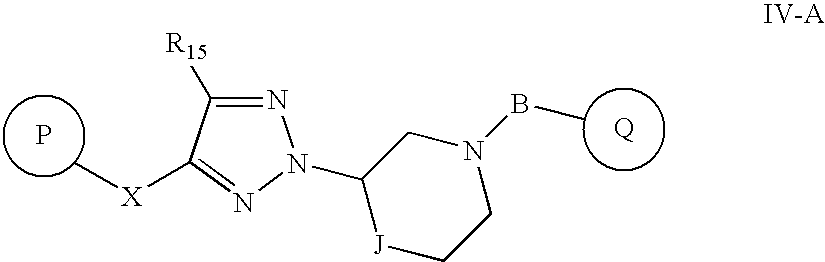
P.C[X]C1=NN(C2[J]CCN(BC)C2)N=C1[R15].[Q]
